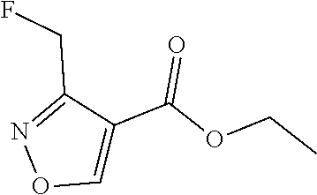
O1C=C(C(OCC)=O)C(CF)=N1
